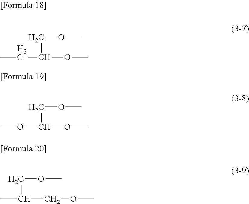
CCC(COC)OC.COC(COC)OC.CC(COC)COC
